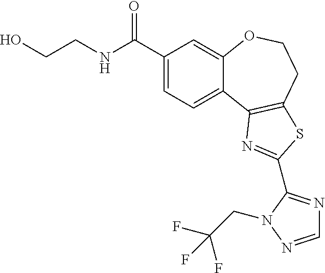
C1(C(NCCO)=O)=CC=C2C(=C1)OCCC1=C2N=C(C2=NC=NN2CC(F)(F)F)S1
